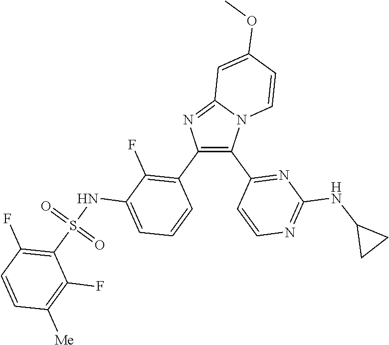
C12=NC(C3=C(F)C(NS(C4=C(F)C=CC([Me])=C4F)(=O)=O)=CC=C3)=C(C3=NC(NC4CC4)=NC=C3)N1C=CC(OC)=C2
